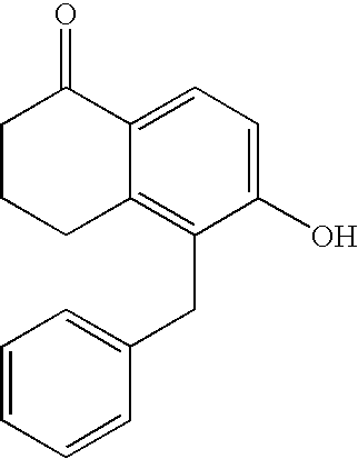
C1=CC(CC2=C3C(=CC=C2O)C(=O)CCC3)=CC=C1
